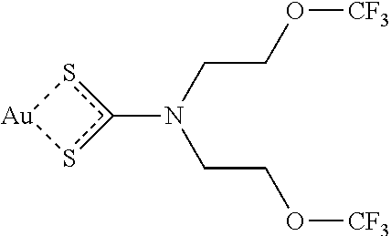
C(CN(CCO[CF3])c1s[Au]s1)O[CF3]
